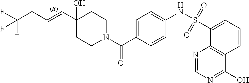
C1(C=CCC(F)(F)F)(O)CCN(C(C2=CC=C(NS(C3=CC=CC4=C3N=CN=C4O)(=O)=O)C=C2)=O)CC1
